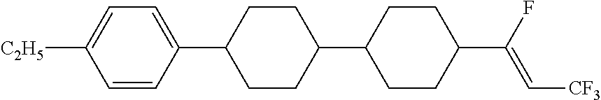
C1=CC(C2CCC(C3CCC(C(F)=C[CF3])CC3)CC2)=CC=C1[C2H5]
